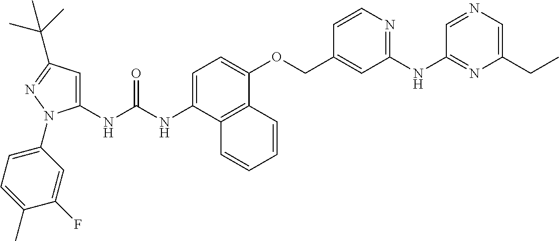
N(C(NC1=CC(C(C)(C)C)=NN1C1=CC=C(C)C(F)=C1)=O)C1=CC=C(OCC2=CC(NC3=NC(CC)=CN=C3)=NC=C2)C2=C1C=CC=C2
